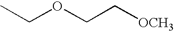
CCOCC[OCH3]
